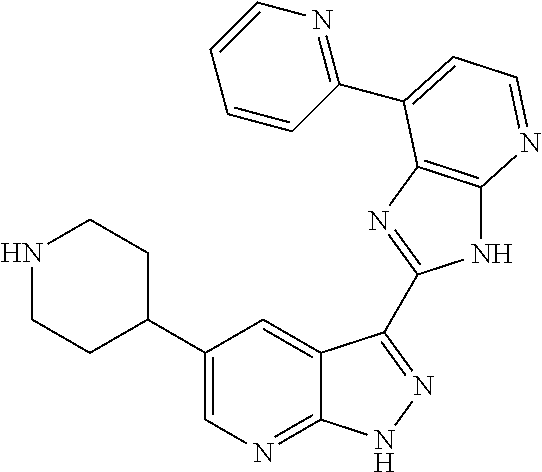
C1(C2=CN=C3C(=C2)C(C2=NC4=C(N2)N=CC=C4C2=NC=CC=C2)=NN3)CCNCC1
